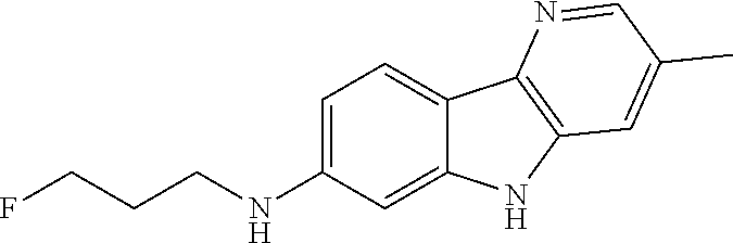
C1=C(NCCCF)C=C2C(=C1)C1=C(N2)C=C(C)C=N1
